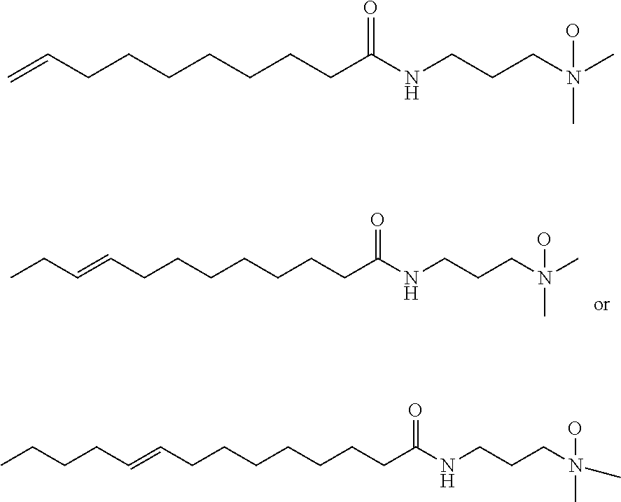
C(=CCCCCCCCC(NCCCN(C)(O)C)=O)CC.C=CCCCCCCCC(NCCCN(C)(O)C)=O.C(=CCCCCCCCC(NCCCN(C)(O)C)=O)CCCC
